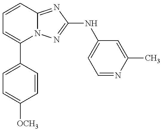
C1=C(C2=CC=CC3=NC(NC4=CC=NC(C)=C4)=NN23)C=CC([OCH3])=C1
